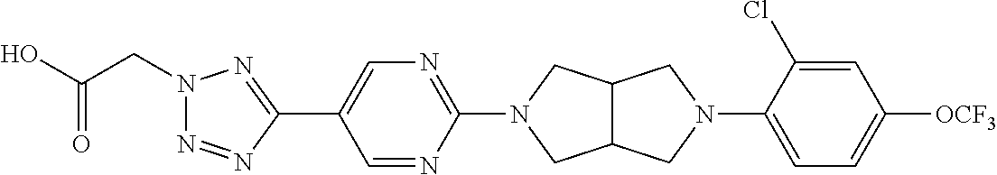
OC(CN1N=NC(C2=CN=C(N3CC4C(C3)CN(C3=CC=C([OCF3])C=C3Cl)C4)N=C2)=N1)=O
